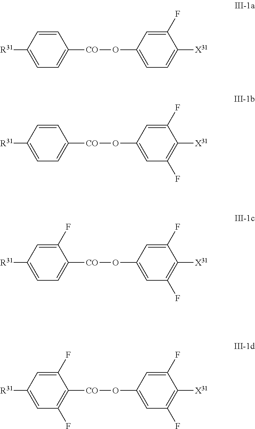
C1=CC([R31])=CC=C1[CO]OC1=CC=C([X31])C(F)=C1.C1=CC([R31])=CC=C1[CO]OC1=CC(F)=C([X31])C(F)=C1.C1(F)=CC([R31])=CC=C1[CO]OC1=CC(F)=C([X31])C(F)=C1.C1(F)=CC([R31])=CC(F)=C1[CO]OC1=CC(F)=C([X31])C(F)=C1
